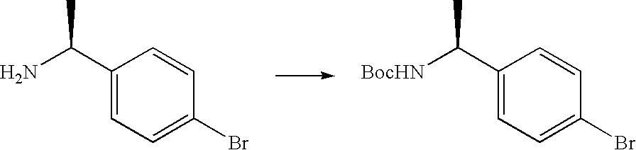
C1(C(N)C)=CC=C(Br)C=C1.C1(C([BocHN])C)=CC=C(Br)C=C1
